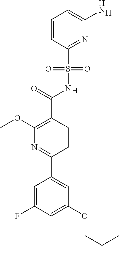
[H].C1=CC(S(=O)(=O)NC(=O)C2=C(OC)N=C(C3=CC(OCC(C)C)=CC(F)=C3)C=C2)=NC(N)=C1.[H]
